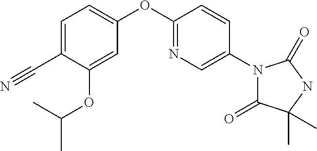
C1(OC2=CC=C(C#N)C(OC(C)C)=C2)=NC=C(N2C(=O)C(C)(C)NC2=O)C=C1
